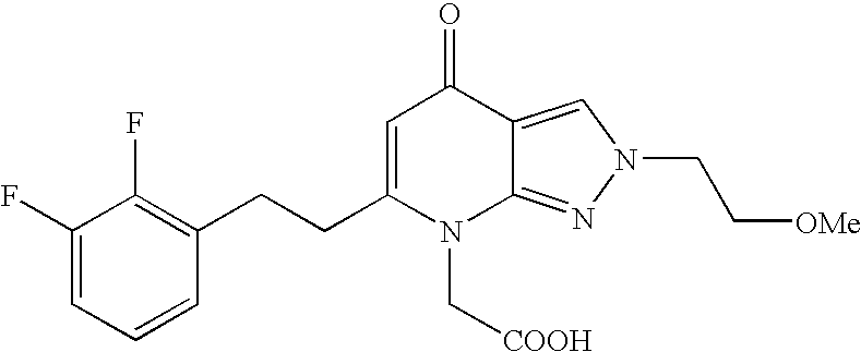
C1(F)=CC=CC(CCC2=CC(=O)C3=CN(CC[OMe])N=C3N2C[COOH])=C1F
